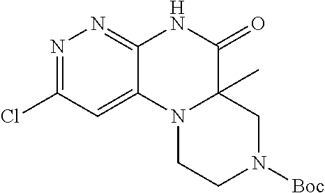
C1CN2C3=CC(Cl)=NN=C3NC(=O)C2(C)CN1[Boc]
